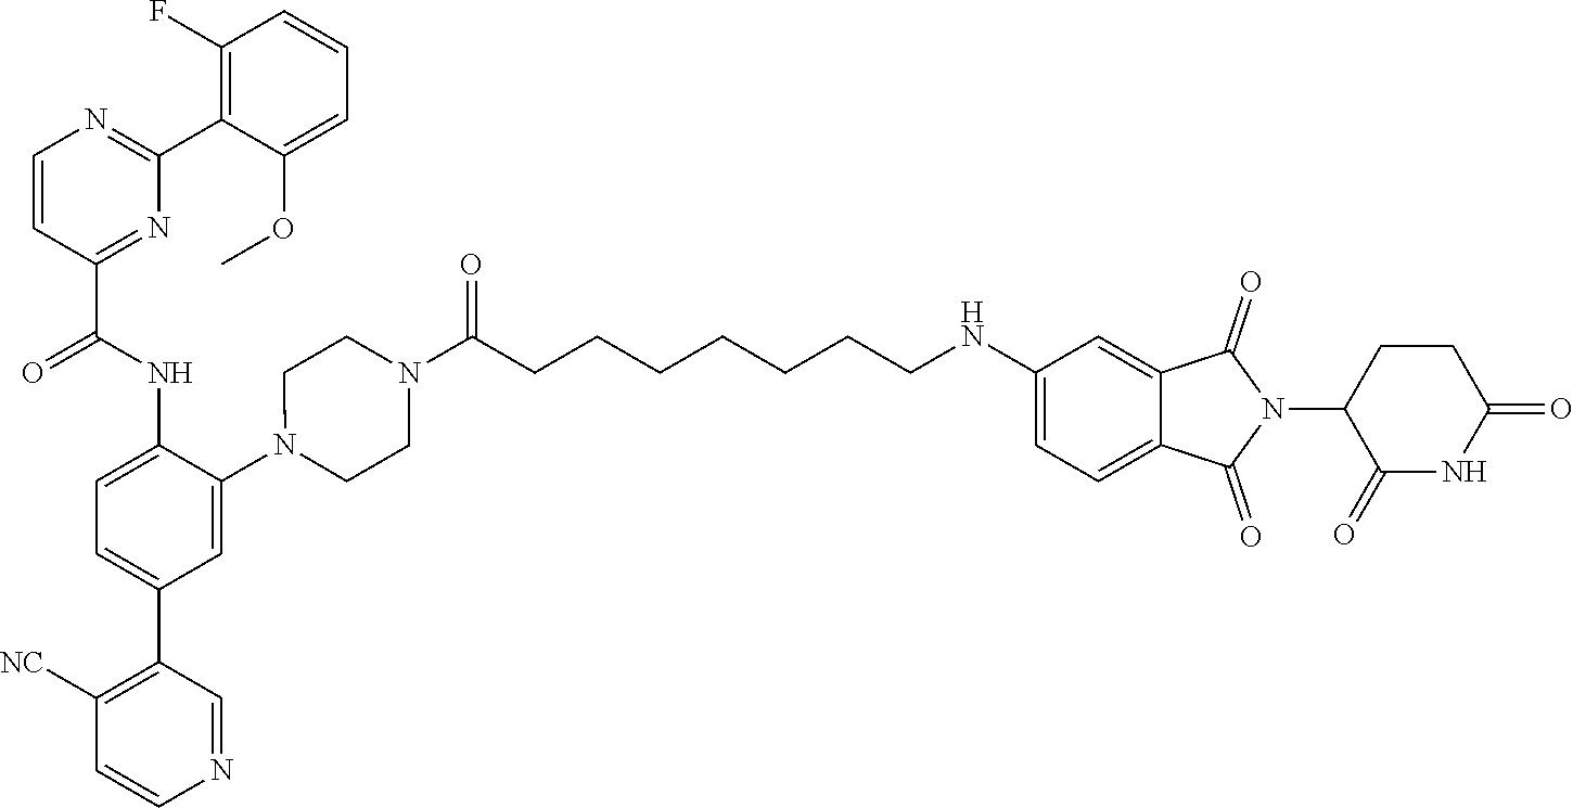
C1=CC(C(NC2=CC=C(C3=C([NC])C=CN=C3)C=C2N2CCN(C(CCCCCCCNC3=CC=C4C(=C3)C(=O)N(C3C(=O)NC(=O)CC3)C4=O)=O)CC2)=O)=NC(C2=C(F)C=CC=C2OC)=N1
